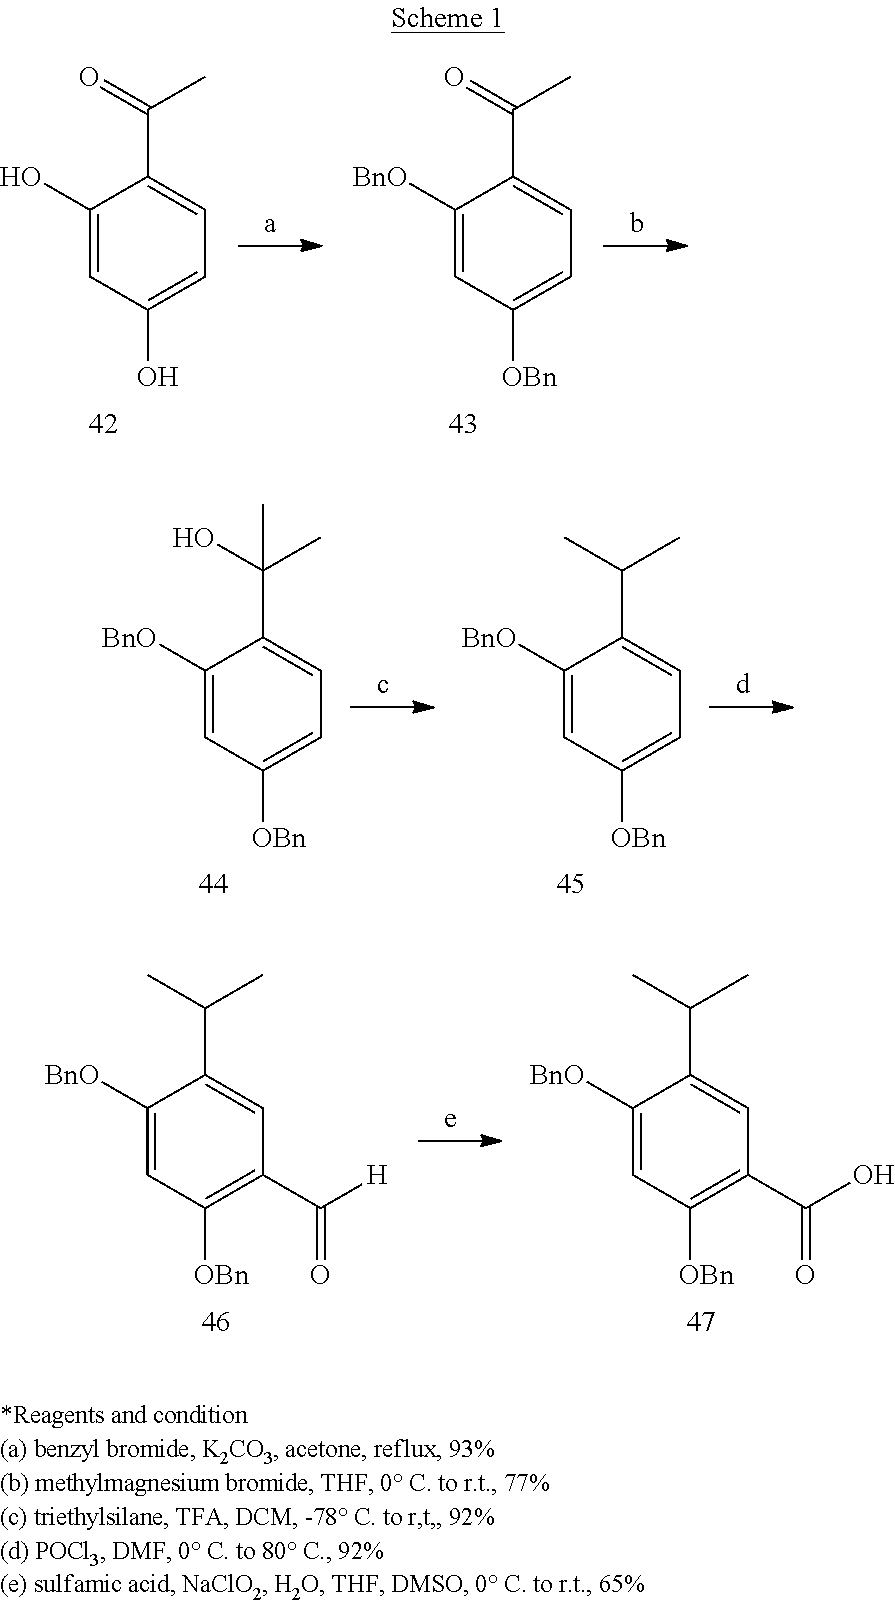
C1(O)=CC(O)=CC=C1C(C)=O.C1([BnO])=CC([OBn])=CC=C1C(C)=O.C1([BnO])=CC([OBn])=CC=C1C(C)(C)O.C1([BnO])=CC([OBn])=CC=C1C(C)C.C1([BnO])=CC([OBn])=C(C([H])=O)C=C1C(C)C.C1([BnO])=CC([OBn])=C(C(O)=O)C=C1C(C)C
